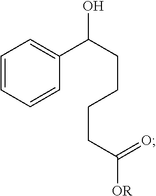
C1=CC=CC(C(CCCCC([OR])=O)O)=C1
